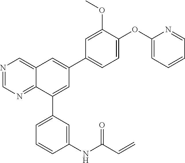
N1=CN=C2C(=C1)C=C(C1=CC=C(OC3=CC=CC=N3)C(OC)=C1)C=C2C1=CC=CC(NC(C=C)=O)=C1
